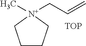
C1CC[N+](C)(CC=C)C1.[TOP]
